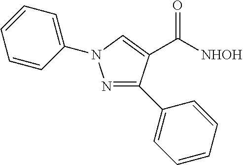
N1=C(C2=CC=CC=C2)C(C([NHOH])=O)=CN1C1=CC=CC=C1
